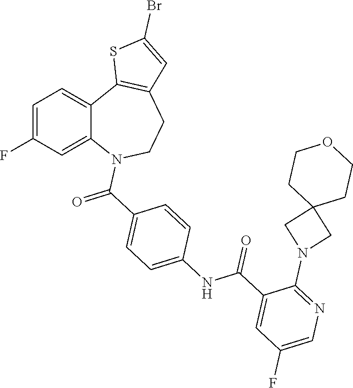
C1=C(F)C=C2C(=C1)C1=C(CCN2C(C2=CC=C(NC(C3=CC(F)=CN=C3N3CC4(C3)CCOCC4)=O)C=C2)=O)C=C(Br)S1
